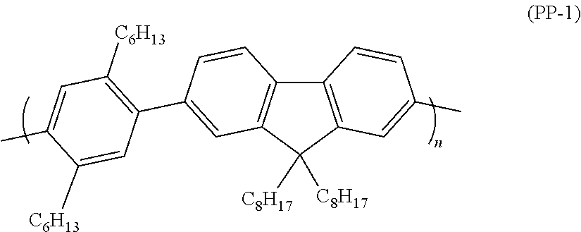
C12=C(C([C8H17])([C8H17])C3=C1C=CC(C1=C([C6H13])C=C(C)C([C6H13])=C1)=C3)C=C(C)C=C2
